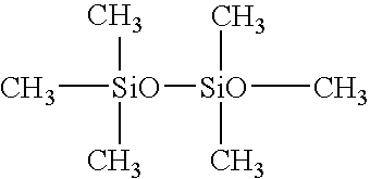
[SiO](C)(C)([SiO](C)(C)C)C
